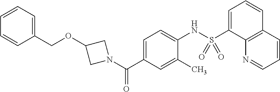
C(C1=CC=CC=C1)OC1CN(C(C2=CC=C(NS(C3=CC=CC4=C3N=CC=C4)(=O)=O)C(C)=C2)=O)C1
